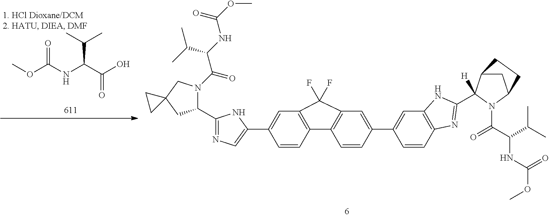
C12=C(C=CC(C3=CN=C(C4N(C(C(NC(OC)=O)C(C)C)=O)CC5(C4)CC5)N3)=C1)C1=C(C=C(C3=CC4=C(C=C3)N=C(C3([H])C5CC(N3C(C(C(C)C)NC(=O)OC)=O)CC5)N4)C=C1)C2(F)F.COC(NC(C(O)=O)C(C)C)=O
